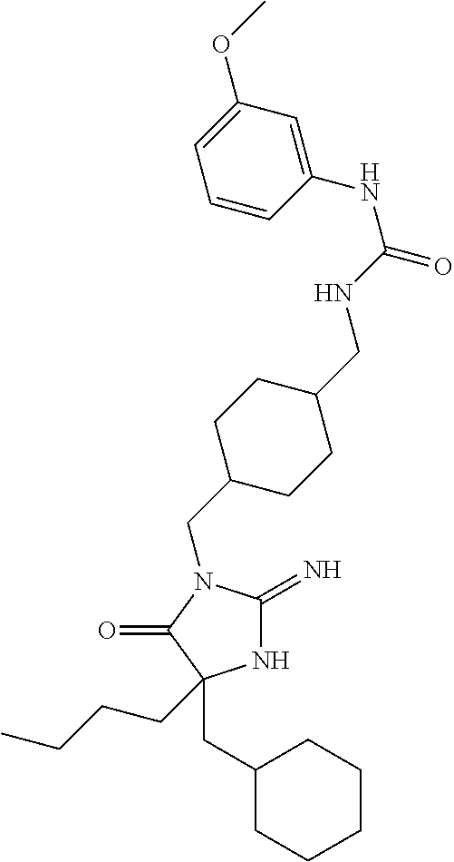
N1C(=N)N(CC2CCC(CNC(NC3=CC(OC)=CC=C3)=O)CC2)C(=O)C1(CCCC)CC1CCCCC1
